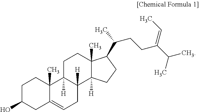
C1C(O)CC2=CCC3([H])C([H])(C2(C)C1)CCC1(C)C3([H])CCC1C(CCC(C(C)C)=CC)C
